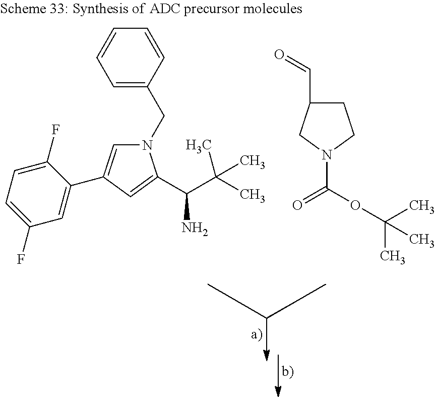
N1(CC2=CC=CC=C2)C=C(C2=CC(F)=CC=C2F)C=C1C(C(C)(C)C)N.C1C(C=O)CN(C(OC(C)(C)C)=O)C1
